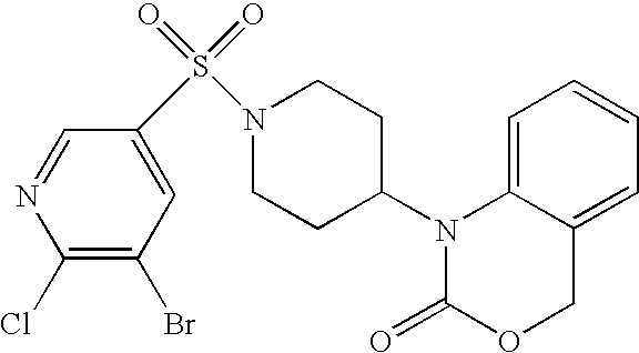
C1=C2C(=CC=C1)COC(=O)N2C1CCN(S(=O)(=O)C2=CC(Br)=C(Cl)N=C2)CC1
